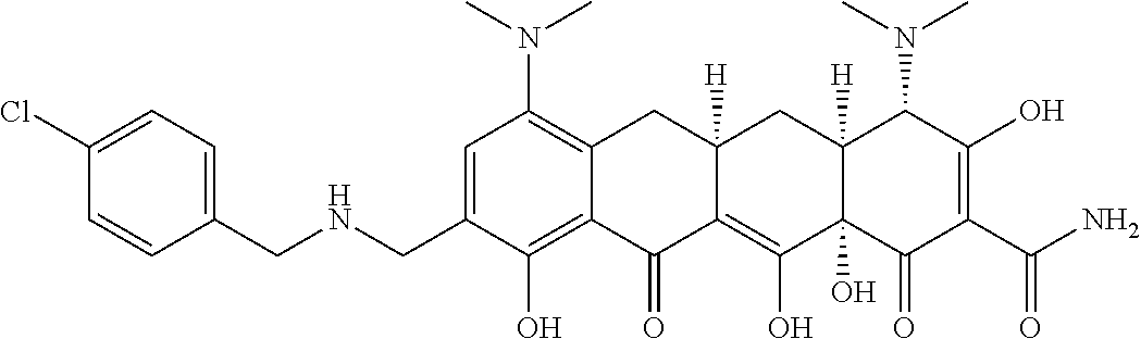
C1=C(CNCC2=CC=C(Cl)C=C2)C(O)=C2C(=C1N(C)C)CC1([H])C(=C(O)C3(O)C([H])(C1)C(N(C)C)C(O)=C(C(N)=O)C3=O)C2=O
